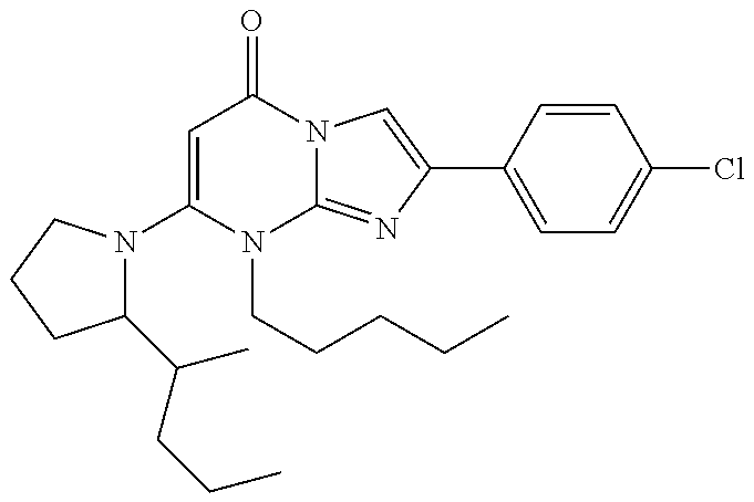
C1(N2C(C(CCC)C)CCC2)=CC(=O)N2C(=NC(C3=CC=C(Cl)C=C3)=C2)N1CCCCC
